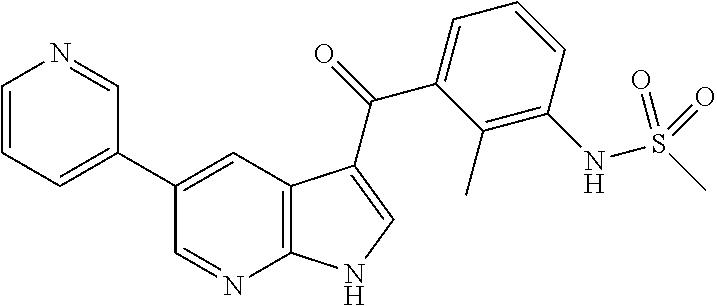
C12=C(C=C(C3=CC=CN=C3)C=N1)C(C(=O)C1=CC=CC(NS(C)(=O)=O)=C1C)=CN2
